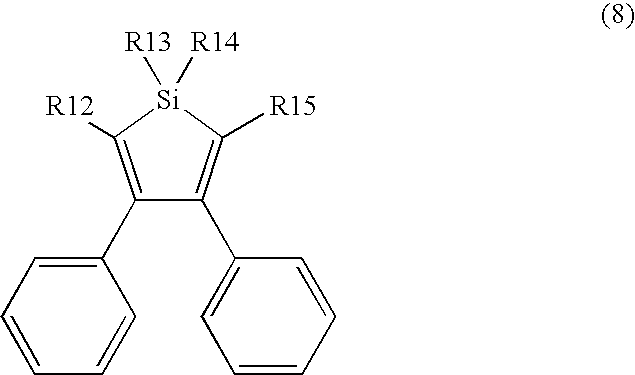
C1(C2=C([R12])[Si]([R13])([R14])C([R15])=C2C2=CC=CC=C2)=CC=CC=C1
